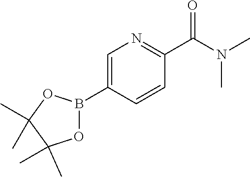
C1=C(B2OC(C)(C)C(C)(C)O2)C=CC(C(N(C)C)=O)=N1
